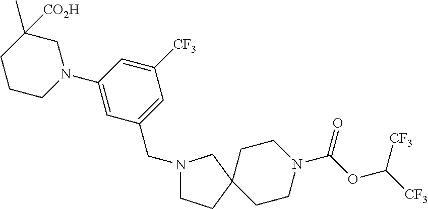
C1(N2CC(C)([CO2H])CCC2)=CC(CN2CCC3(CCN(C(OC([CF3])[CF3])=O)CC3)C2)=CC([CF3])=C1
